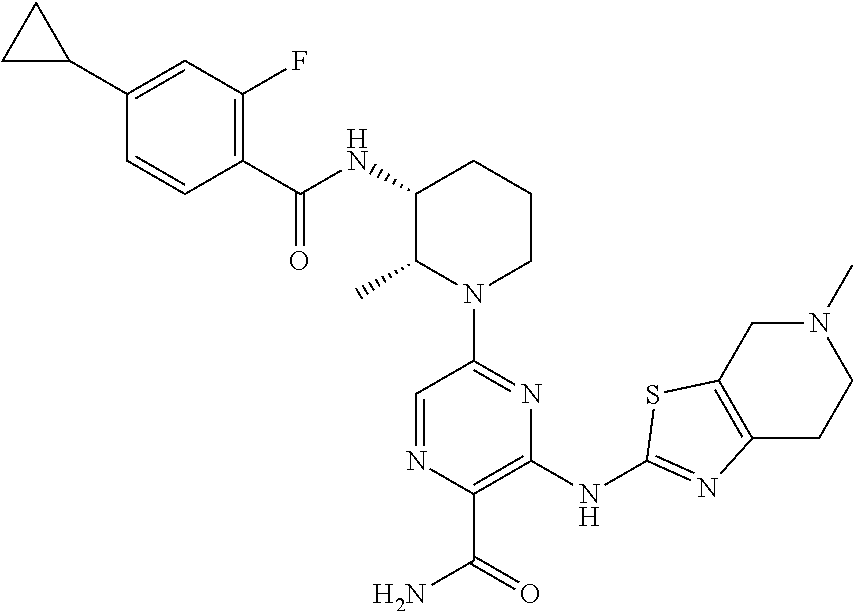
N1(C2=NC(NC3=NC4=C(CN(C)CC4)S3)=C(C(=O)N)N=C2)CCCC(NC(C2=C(F)C=C(C3CC3)C=C2)=O)C1C
